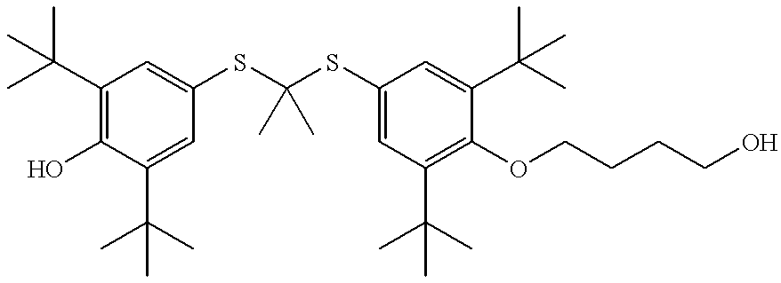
C1(C(C)(C)C)=C(O)C(C(C)(C)C)=CC(SC(SC2=CC(C(C)(C)C)=C(OCCCCO)C(C(C)(C)C)=C2)(C)C)=C1
